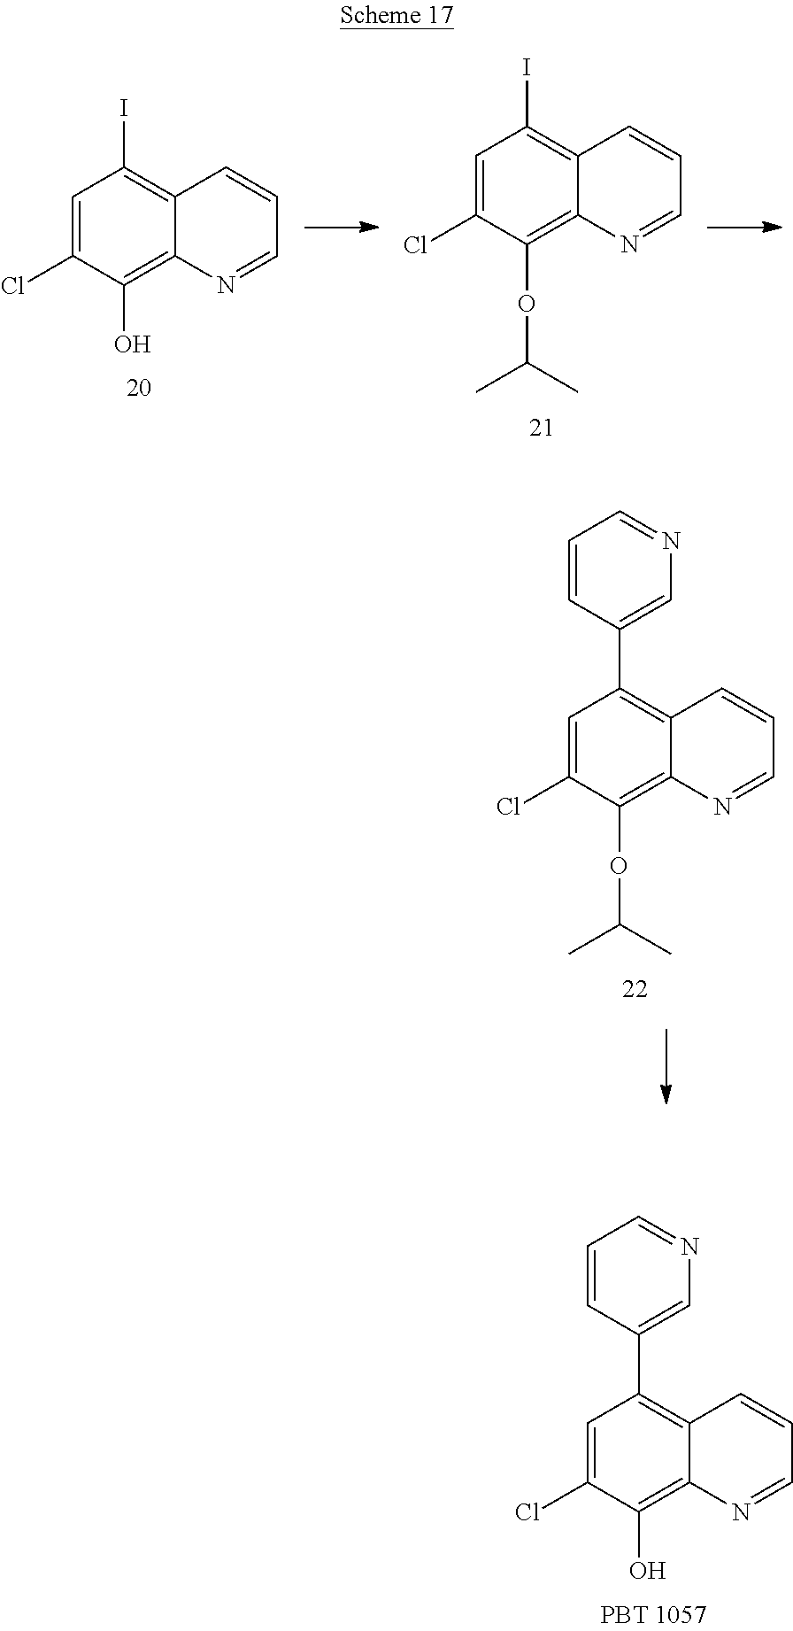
C1=C(Cl)C(O)=C2C(=C1I)C=CC=N2.C1=C(Cl)C(OC(C)C)=C2C(=C1I)C=CC=N2.C1=C(Cl)C(OC(C)C)=C2C(=C1C1=CN=CC=C1)C=CC=N2.C1=C(Cl)C(O)=C2C(=C1C1=CN=CC=C1)C=CC=N2
